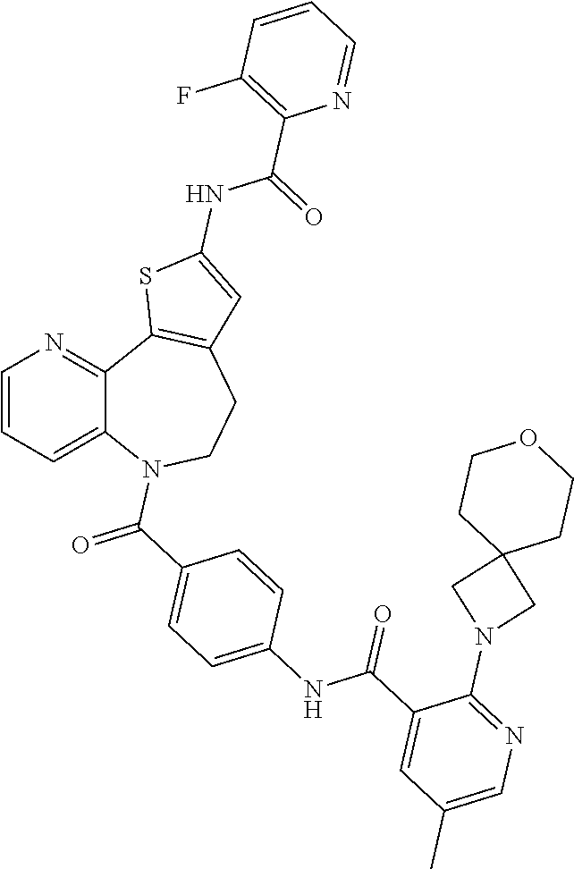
C12=CC=CN=C1C1=C(CCN2C(=O)C2=CC=C(NC(C3=CC(C)=CN=C3N3CC4(C3)CCOCC4)=O)C=C2)C=C(NC(=O)C2=C(F)C=CC=N2)S1
